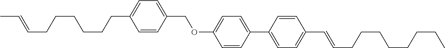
C1=CC(COC2=CC=C(C3=CC=C(C=CCCCCCCCC)C=C3)C=C2)=CC=C1CCCCCCC=CC
